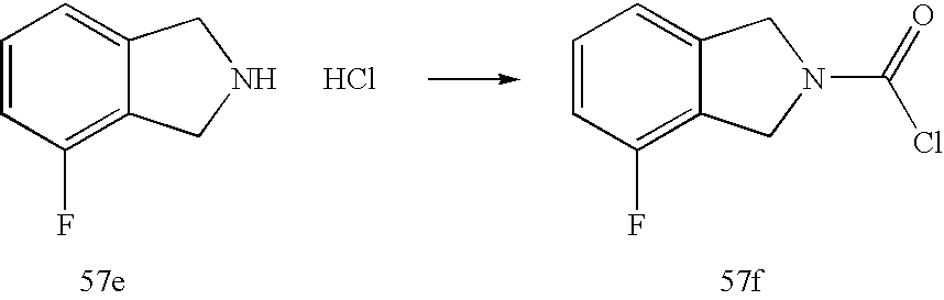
C1=CC(F)=C2C(=C1)CN(C(=O)Cl)C2.C1=CC(F)=C2C(=C1)CNC2.Cl
